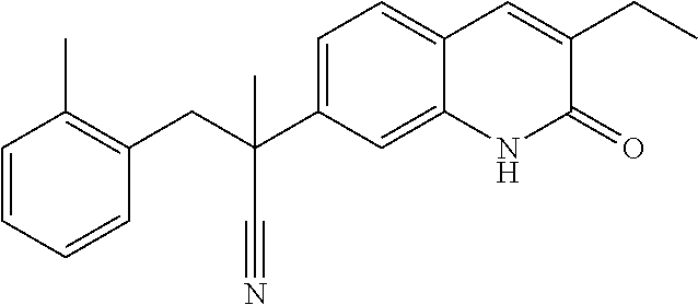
C(C1=C(C)C=CC=C1)C(C#N)(C1=CC=C2C(=C1)NC(=O)C(CC)=C2)C
